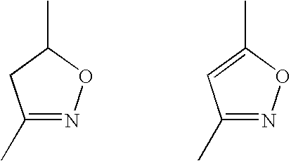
CC1CC(C)=NO1.CC1=CC(C)=NO1
